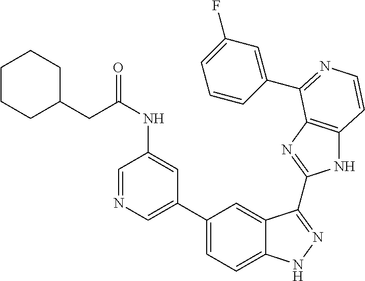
C1(C2=CN=CC(NC(CC3CCCCC3)=O)=C2)=CC=C2C(=C1)C(C1=NC3=C(N1)C=CN=C3C1=CC(F)=CC=C1)=NN2
